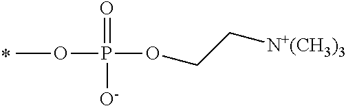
COP(OCC[N+(CH3)3])(=O)[O-]
